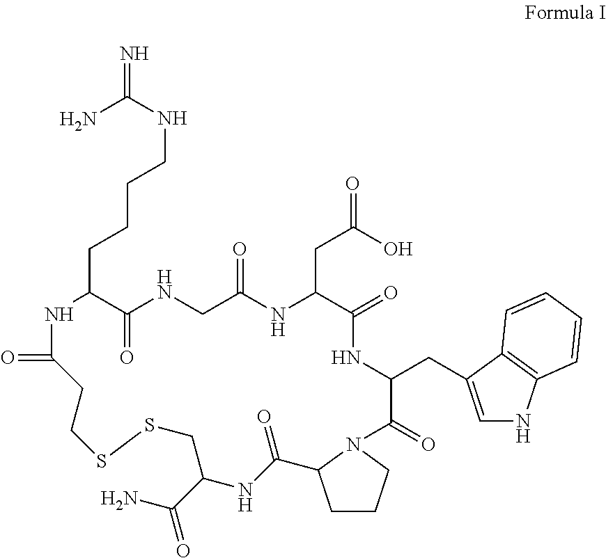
NC(NCCCCC1NC(=O)CCSSCC(C(N)=O)NC(=O)C2CCCN2C(=O)C(CC2=CNC3=C2C=CC=C3)NC(=O)C(CC(=O)O)NC(=O)CNC1=O)=N
